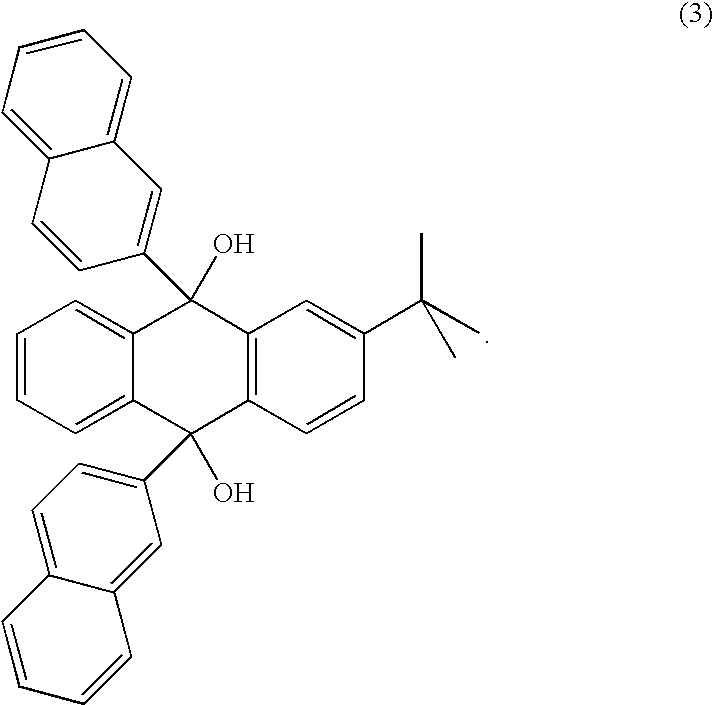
C1=CC=C2C(=C1)C(O)(C1=CC3=CC=CC=C3C=C1)C1=C(C=CC(C(C)(C)C)=C1)C2(O)C1=CC=C2C(=C1)C=CC=C2
